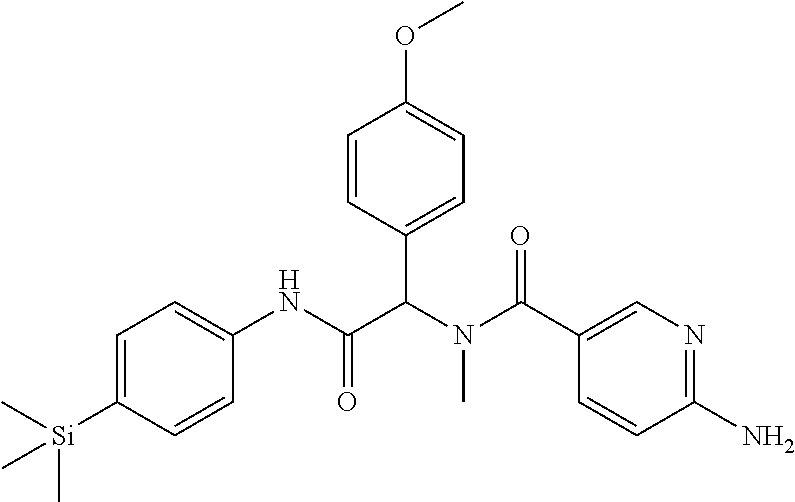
C1=C([Si](C)(C)C)C=CC(NC(C(N(C(C2=CN=C(N)C=C2)=O)C)C2=CC=C(OC)C=C2)=O)=C1
